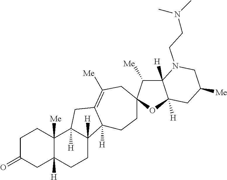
C1C(=O)CC2([H])C([Me])(C1)C1([H])C([H])(CC2)C2([H])C(=C([Me])CC3(CC2)C([Me])C2([H])C([H])(O3)CC([Me])CN2CCN(C)C)C1
